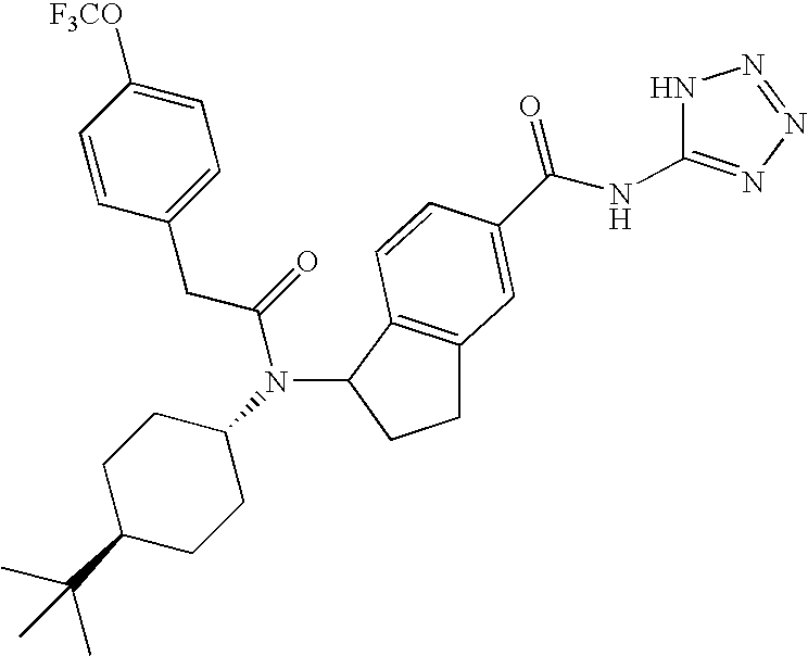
C1C2=C(C(N(C3CCC(C(C)(C)C)CC3)C(=O)CC3=CC=C([F3CO])C=C3)C1)C=CC(C(NC1=NN=NN1)=O)=C2
